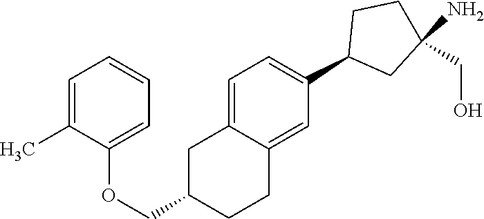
C1=C2C(=CC(C3CC(N)(CO)CC3)=C1)CCC(COC1=CC=CC=C1C)C2
